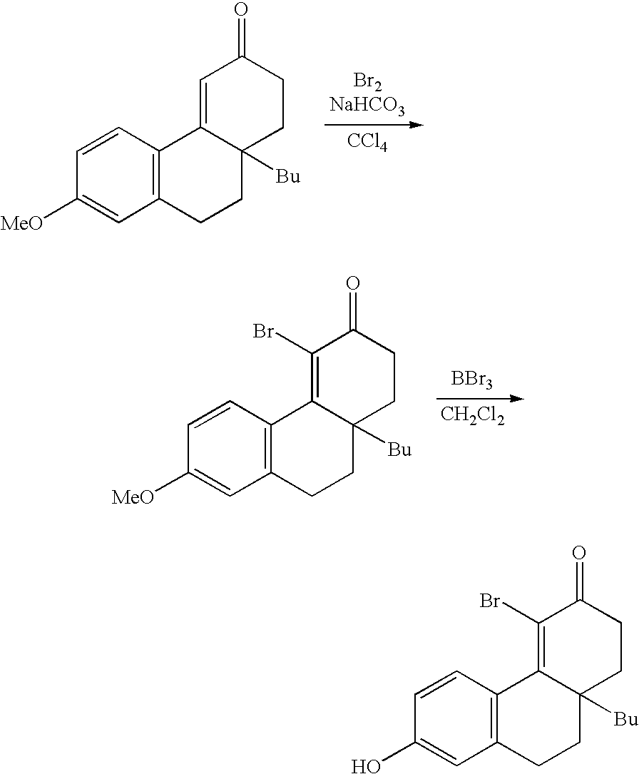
[CH2Cl2].C1=CC2=C(C=C1[MeO])CCC1([Bu])C2=C(Br)C(=O)CC1.[BBr3].[CCl4].C1=CC2=C(C=C1[MeO])CCC1([Bu])C2=CC(=O)CC1.[Br2NaHCO3].C1=CC2=C(C=C1O)CCC1([Bu])C2=C(Br)C(=O)CC1
